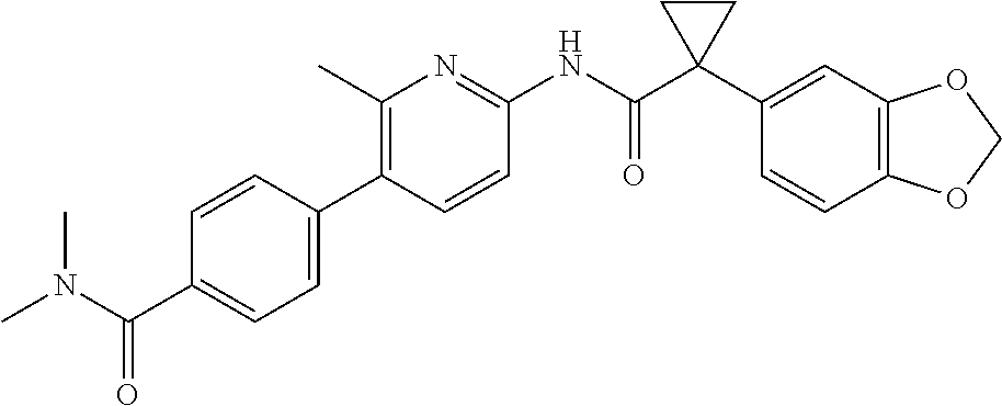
C1(C)=C(C2=CC=C(C(N(C)C)=O)C=C2)C=CC(NC(C2(C3=CC4=C(C=C3)OCO4)CC2)=O)=N1
